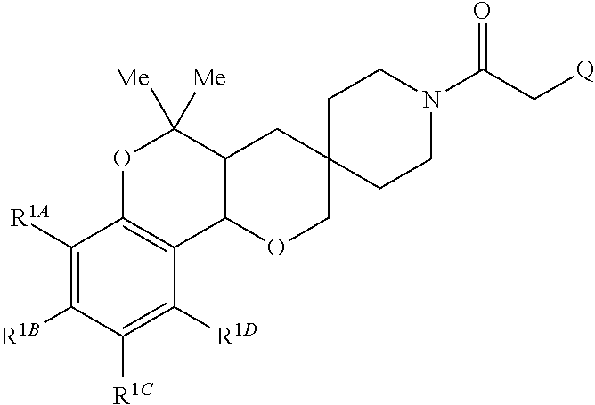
C1([R1A])=C([R1B])C([R1C])=C([R1D])C2=C1OC([Me])([Me])C1C2OCC2(C1)CCN(C(C[Q])=O)CC2
